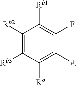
C1([#])=C([Ra])C([Rb3])=C([Rb2])C([Rb1])=C1F
